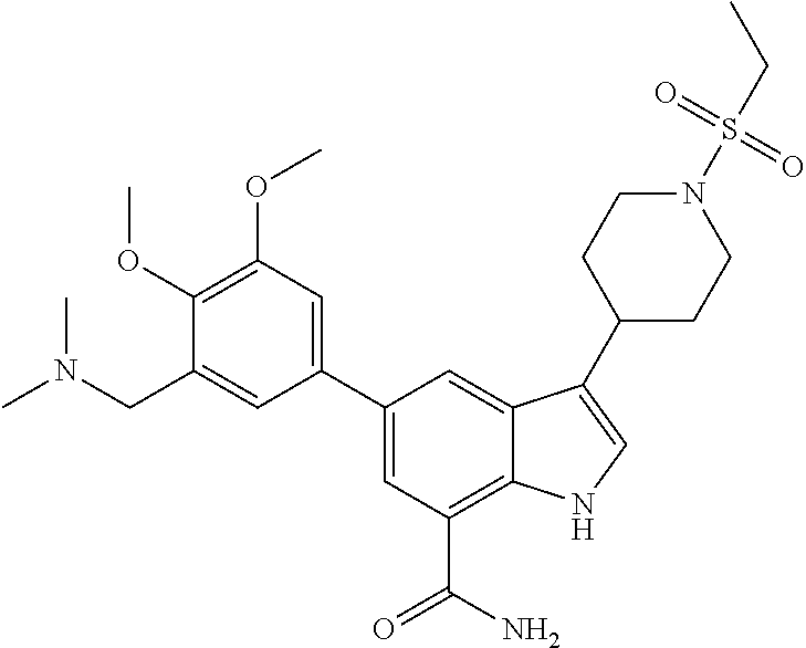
C1(C2=CC(OC)=C(OC)C(CN(C)C)=C2)=CC(C(N)=O)=C2C(=C1)C(C1CCN(S(CC)(=O)=O)CC1)=CN2
